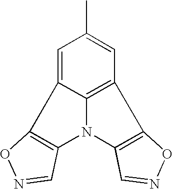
C1=C2C3=C(C=C1C)C1=C(N3C3=C2ON=C3)C=NO1
